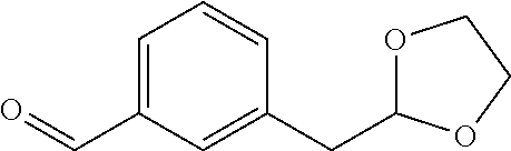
C1=C(C=O)C=C(CC2OCCO2)C=C1
